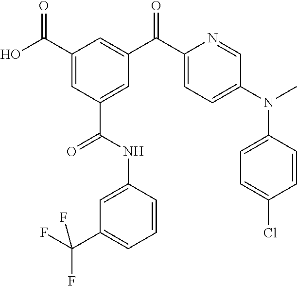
OC(C1=CC(C(NC2=CC(C(F)(F)F)=CC=C2)=O)=CC(C(C2=CC=C(N(C)C3=CC=C(Cl)C=C3)C=N2)=O)=C1)=O
